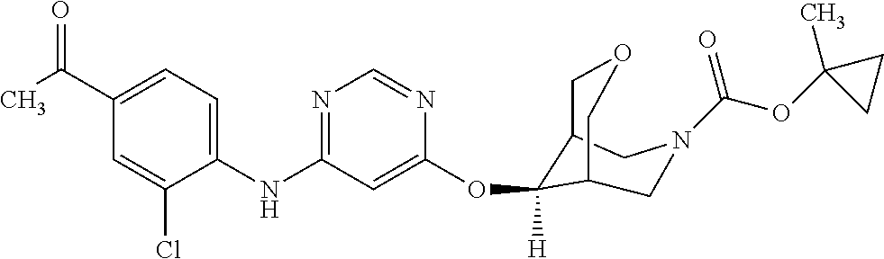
C1(NC2=NC=NC(OC3([H])C4COCC3CN(C(OC3(C)CC3)=O)C4)=C2)=CC=C(C(C)=O)C=C1Cl
